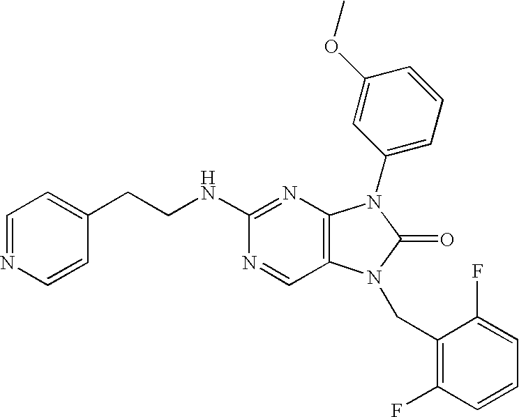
C(NC1=NC2=C(C=N1)N(CC1=C(F)C=CC=C1F)C(=O)N2C1=CC=CC(OC)=C1)CC1=CC=NC=C1
